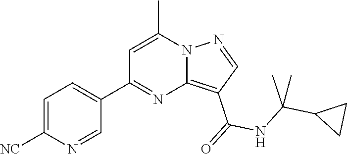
C12=C(C(=O)NC(C3CC3)(C)C)C=NN1C(C)=CC(C1=CC=C([NC])N=C1)=N2
